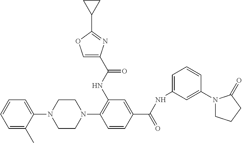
C1=CC=C(C)C(N2CCN(C3=C(NC(C4=COC(C5CC5)=N4)=O)C=C(C(=O)NC4=CC=CC(N5CCCC5=O)=C4)C=C3)CC2)=C1
